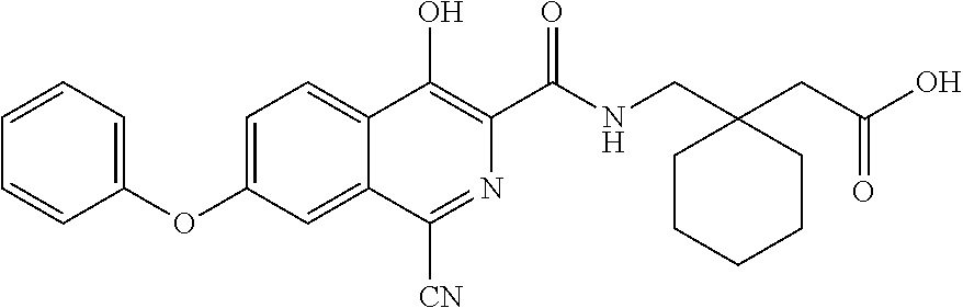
C1=CC=C(OC2=CC=C3C(=C2)C([CN])=NC(C(NCC2(CC(O)=O)CCCCC2)=O)=C3O)C=C1
